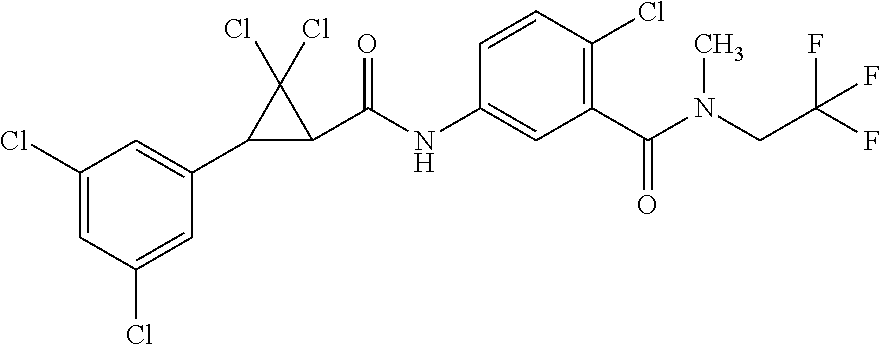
C1(Cl)=CC(Cl)=CC(C2C(C(NC3=CC(C(=O)N(CC(F)(F)F)C)=C(Cl)C=C3)=O)C2(Cl)Cl)=C1
